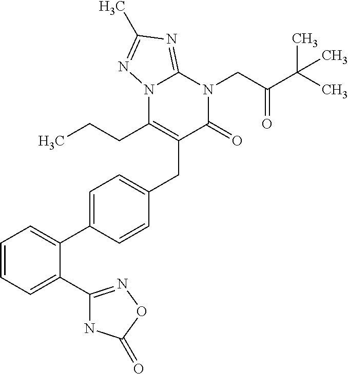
C1=CC=C(C2=NOC(=O)N2)C(C2=CC=C(CC3=C(CCC)N4C(=NC(C)=N4)N(CC(C(C)(C)C)=O)C3=O)C=C2)=C1
